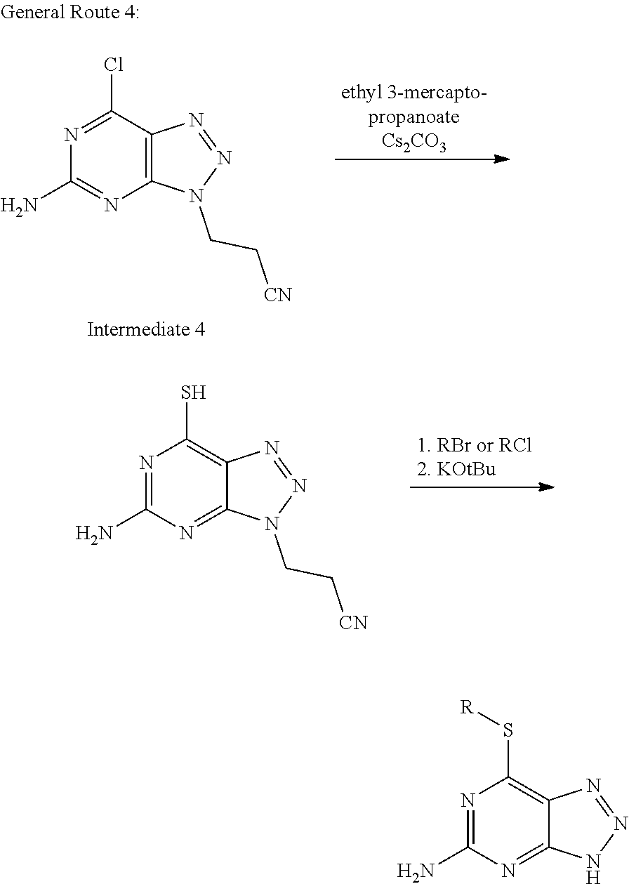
C12=C(C(Cl)=NC(N)=N1)N=NN2CC[CN].C12=NC(N)=NC(S)=C1N=NN2CC[CN].C12=NC(N)=NC(S[R])=C1N=NN2
